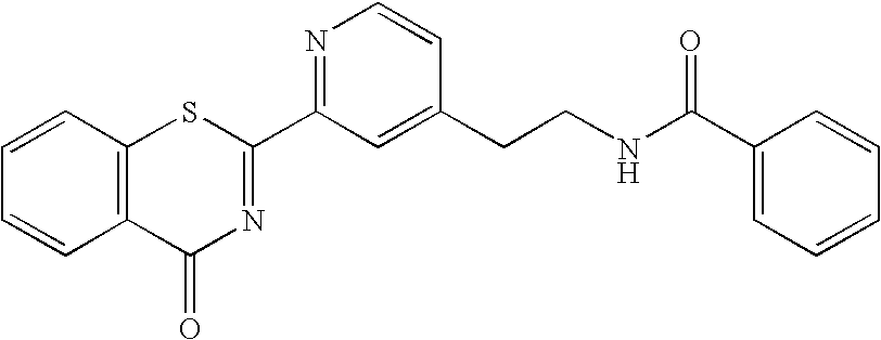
C1=CC(CCNC(C2=CC=CC=C2)=O)=CC(C2=NC(=O)C3=C(S2)C=CC=C3)=N1
